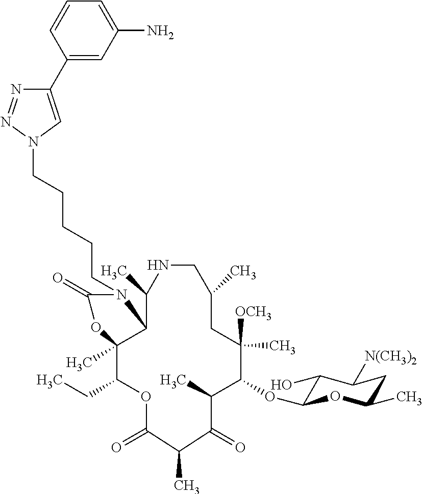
C(CCN1C(=O)OC2(C)C(CC)OC(=O)C(C)C(=O)C(C)C(OC3C(O)C([N(CH3)2])CC(C)O3)C([OCH3])(C)CC(C)CNC(C)C12)CCN1C=C(C2=CC(N)=CC=C2)N=N1
